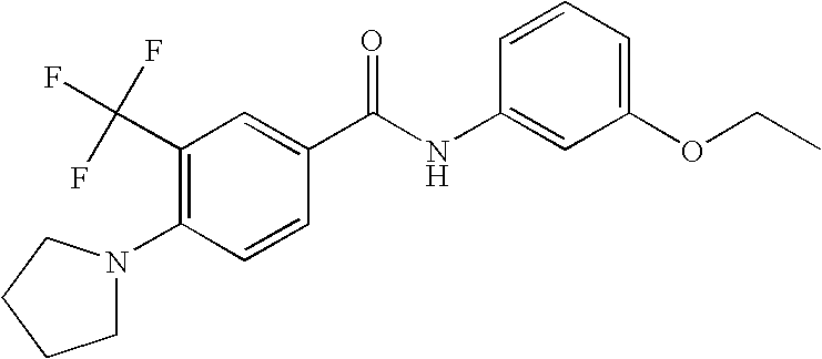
C1N(C2=C(C(F)(F)F)C=C(C(NC3=CC(OCC)=CC=C3)=O)C=C2)CCC1
